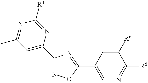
C1(C2=NOC(C3=CN=C([R5])C([R6])=C3)=N2)=CC(C)=NC([R1])=N1
